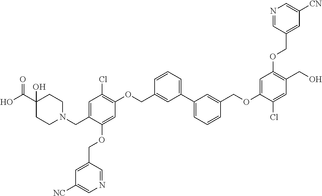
C1(C(O)=O)(O)CCN(CC2=CC(Cl)=C(OCC3=CC(C4=CC=CC(COC5=CC(OCC6=CC([CN])=CN=C6)=C(CO)C=C5Cl)=C4)=CC=C3)C=C2OCC2=CC([NC])=CN=C2)CC1
